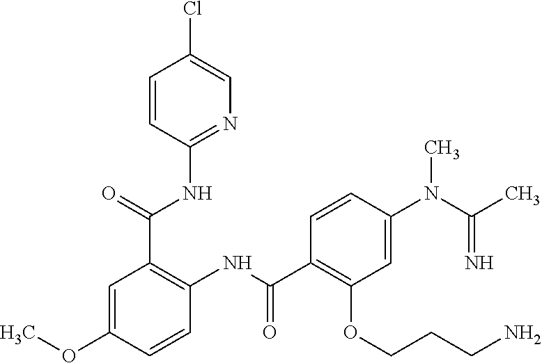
N1=C(NC(C2=C(NC(=O)C3=C(OCCCN)C=C(N(C(C)=N)C)C=C3)C=CC(OC)=C2)=O)C=CC(Cl)=C1
